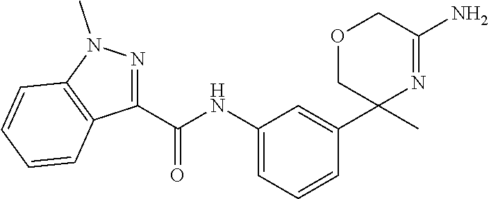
C1(C(NC2=CC=CC(C3(C)N=C(N)COC3)=C2)=O)=NN(C)C2=C1C=CC=C2
